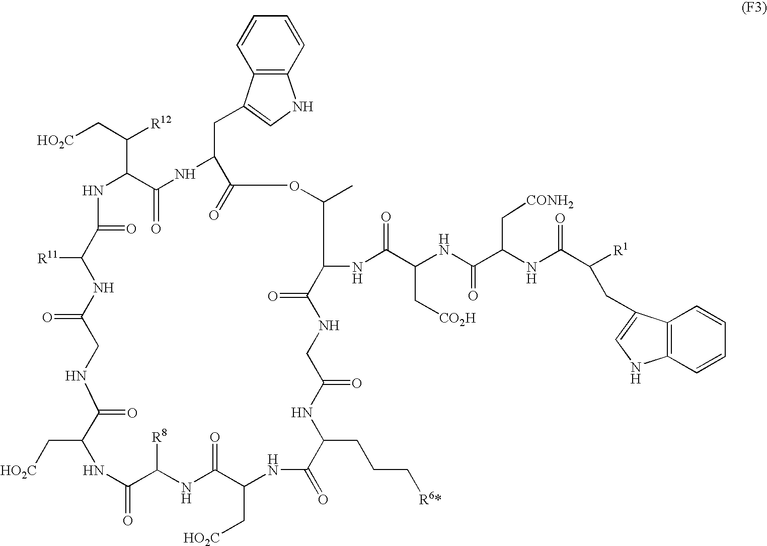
C(C1NC(=O)C([R8])NC(=O)C(C[HO2C])NC(=O)C(CCC[R6*])NC(=O)CNC(=O)C(NC(C(NC(C(NC(C([R1])CC2=CNC3=C2C=CC=C3)=O)C[CONH2])=O)C[CO2H])=O)C(C)OC(=O)C(CC2=CNC3=C2C=CC=C3)NC(=O)C(C(C[HO2C])[R12])NC(=O)C([R11])NC(=O)CNC1=O)[HO2C]
